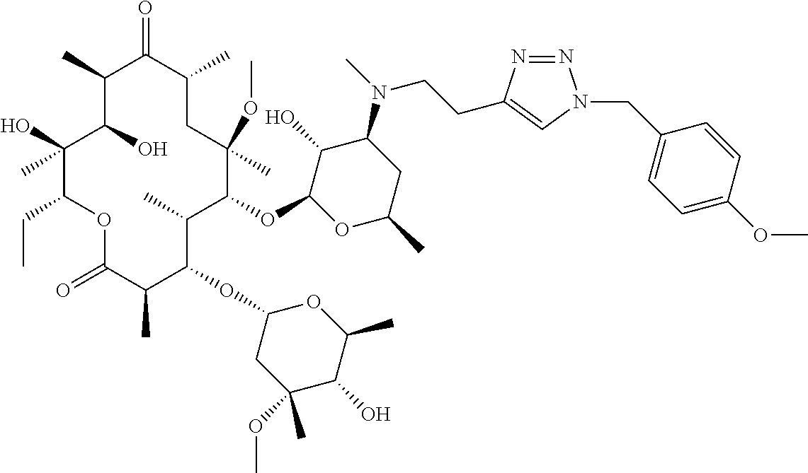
O(C1C(C)C(OC2CC(OC)(C)C(O)C(C)O2)C(C)C(=O)OC(CC)C(O)(C)C(O)C(C)C(=O)C(C)CC1(OC)C)C1C(O)C(N(C)CCC2=CN(CC3=CC=C(OC)C=C3)N=N2)CC(C)O1
